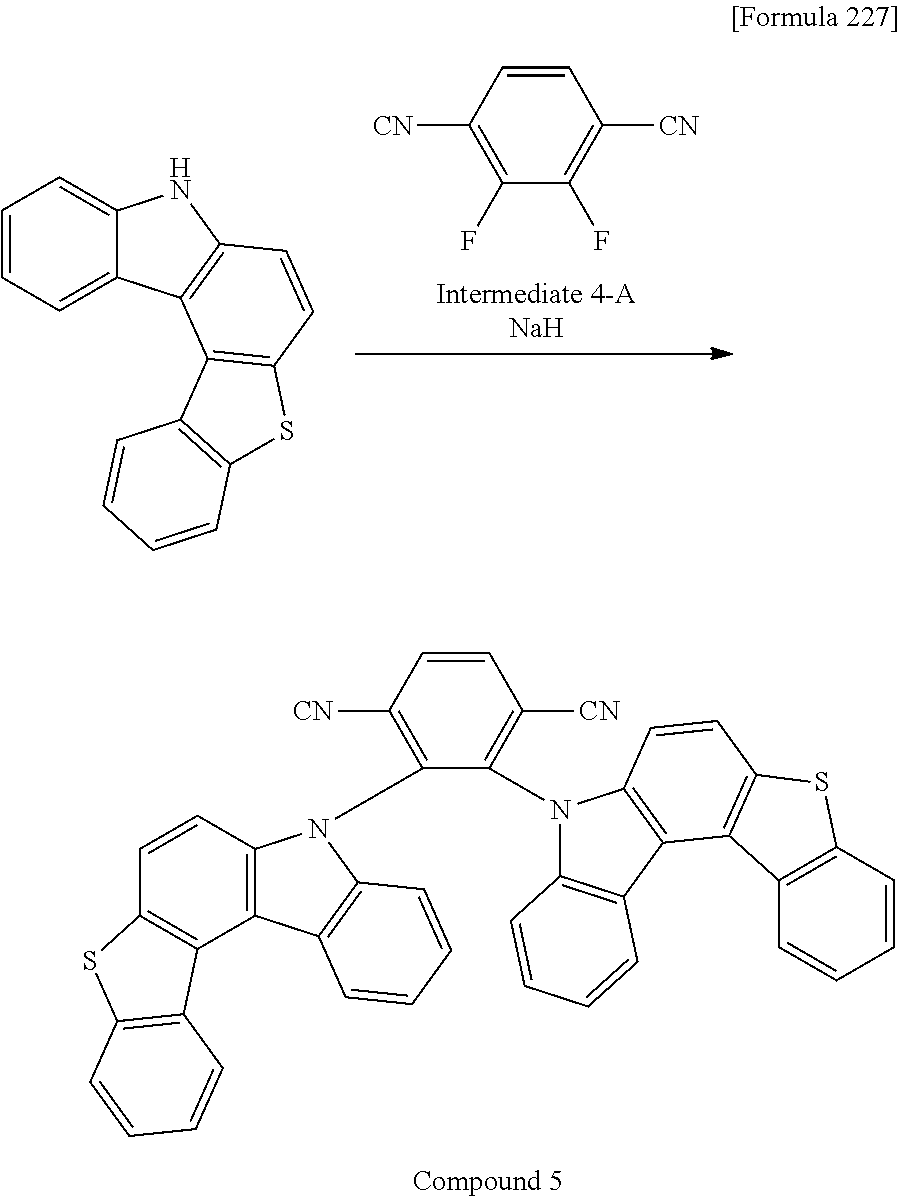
C1=CC([CN])=C(N2C3=C(C4=C(SC5=C4C=CC=C5)C=C3)C3=C2C=CC=C3)C(N2C3=C(C4=C(C=C3)SC3=C4C=CC=C3)C3=C2C=CC=C3)=C1[CN].C1=CC=C2C(=C1)NC1=C2C2=C(C=C1)SC1=C2C=CC=C1.C1=CC([CN])=C(F)C(F)=C1[CN]
